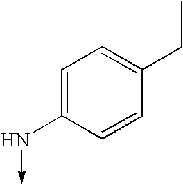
C1=C(N->C)C=CC(CC)=C1
